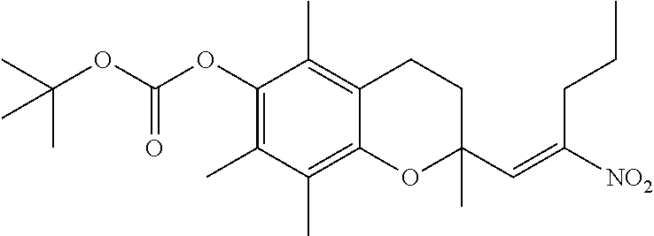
CC(OC(OC1=C(C)C(C)=C2C(=C1C)CCC(C)(C=C(CCC)[NO2])O2)=O)(C)C
